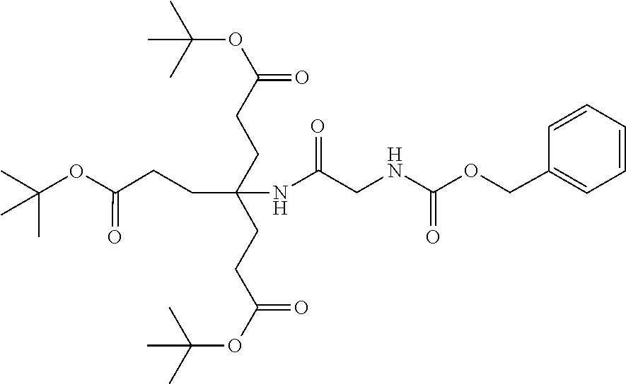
C1(COC(NCC(NC(CCC(OC(C)(C)C)=O)(CCC(OC(C)(C)C)=O)CCC(OC(C)(C)C)=O)=O)=O)=CC=CC=C1
